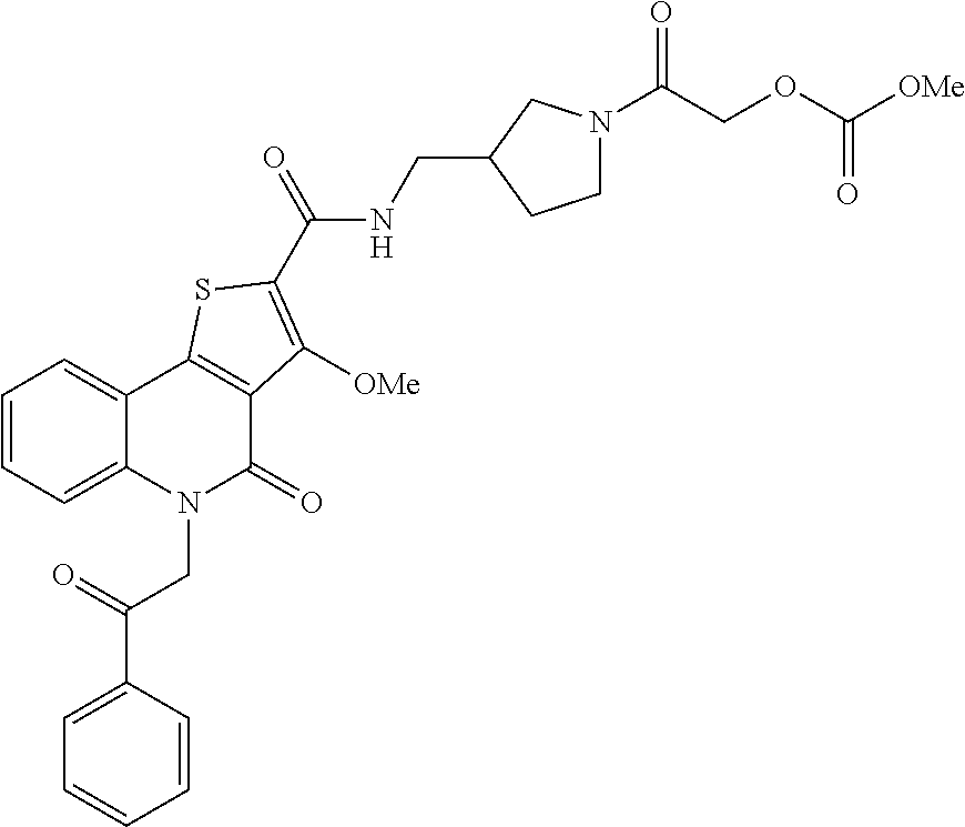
C12=CC=CC=C1C1=C(C(=O)N2CC(C2=CC=CC=C2)=O)C([OMe])=C(C(=O)NCC2CN(C(COC([OMe])=O)=O)CC2)S1
